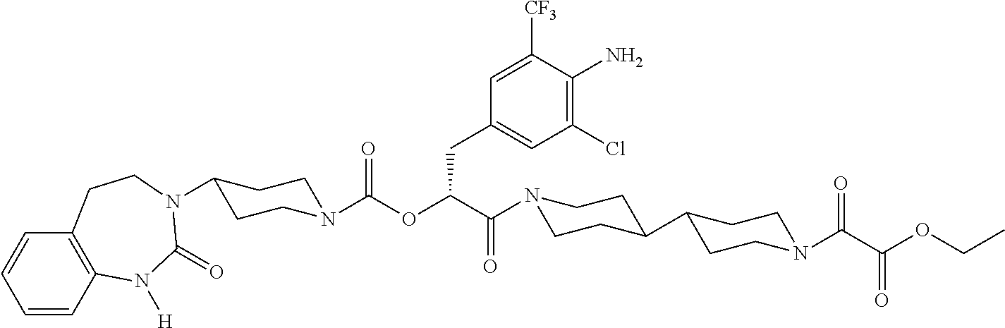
C1=CC2=C(C=C1)CCN(C1CCN(C(OC(C(=O)N3CCC(C4CCN(C(=O)C(=O)OCC)CC4)CC3)CC3=CC(Cl)=C(N)C([CF3])=C3)=O)CC1)C(=O)N2[H]
